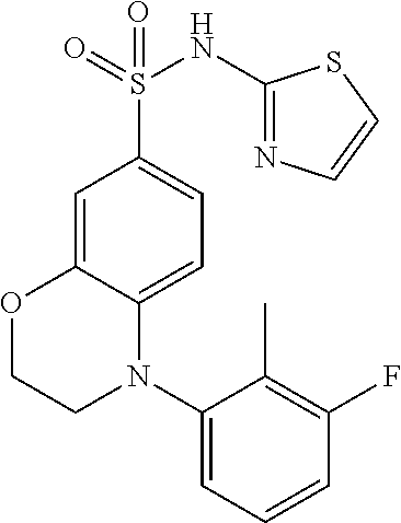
C1=C2C(=CC=C1S(=O)(=O)NC1=NC=CS1)N(C1=CC=CC(F)=C1C)CCO2
